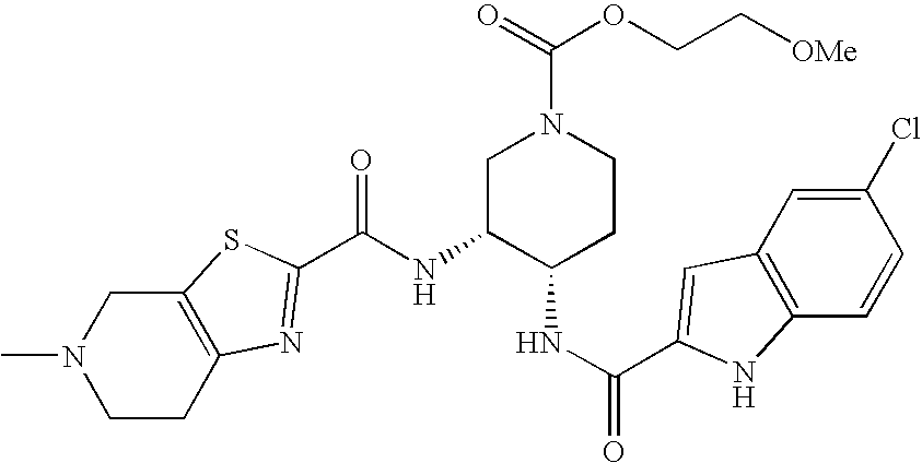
C(=O)(NC1C(NC(=O)C2=CC3=C(C=CC(Cl)=C3)N2)CCN(C(OCC[OMe])=O)C1)C1=NC2=C(CN(C)CC2)S1
